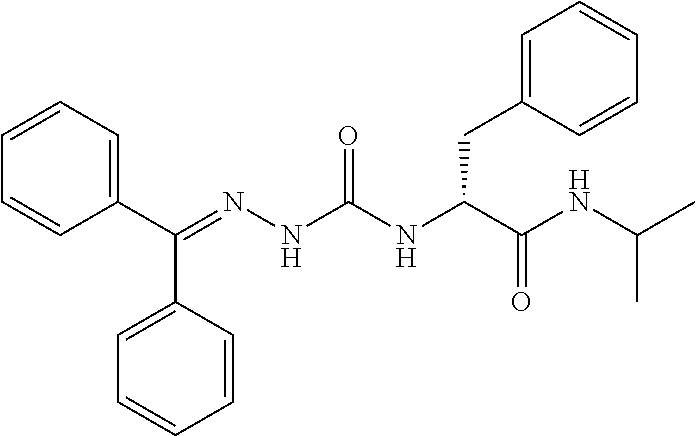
C1(C(=NNC(NC(C(NC(C)C)=O)CC2=CC=CC=C2)=O)C2=CC=CC=C2)=CC=CC=C1
